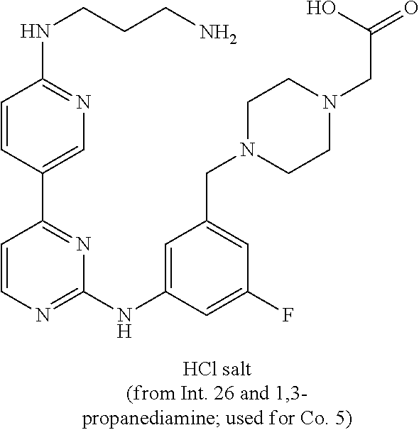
C1=C(C2=NC(NC3=CC(CN4CCN(CC(O)=O)CC4)=CC(F)=C3)=NC=C2)C=CC(NCCCN)=N1
